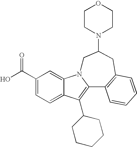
C12=CC=C(C(O)=O)C=C1N1C(=C2C2CCCCC2)C2=C(CC(N3CCOCC3)C1)C=CC=C2
